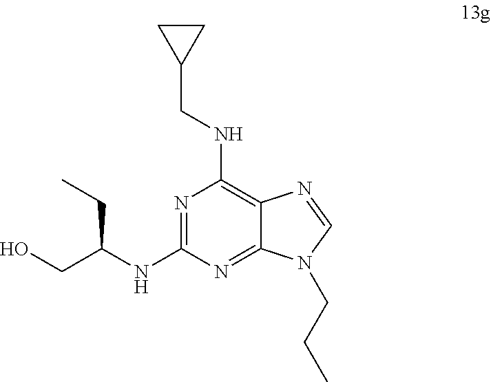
N1=C(NC(CC)CO)N=C2C(=C1NCC1CC1)N=CN2CCC
